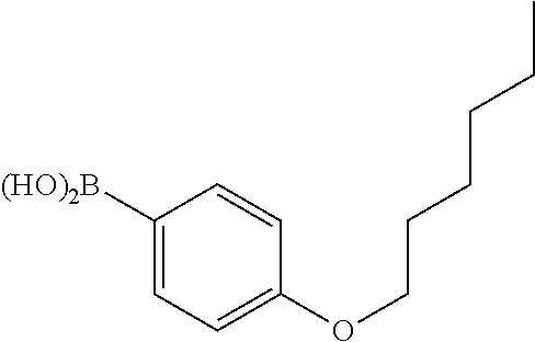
C1([(HO)2B])=CC=C(OCCCCCC)C=C1
